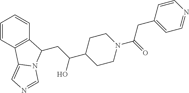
C1=CC2=C(C=C1)C(CC(C1CCN(C(=O)CC3=CC=NC=C3)CC1)O)N1C2=CN=C1
